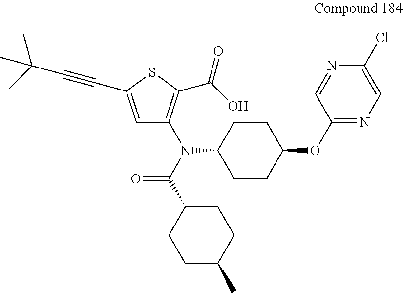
C1=C(C#CC(C)(C)C)SC(C(=O)O)=C1N(C(C1CCC(C)CC1)=O)C1CCC(OC2=NC=C(Cl)N=C2)CC1
